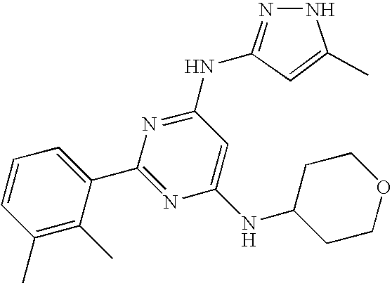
C1=CC=C(C2=NC(NC3CCOCC3)=CC(NC3=NNC(C)=C3)=N2)C(C)=C1C.[H]
